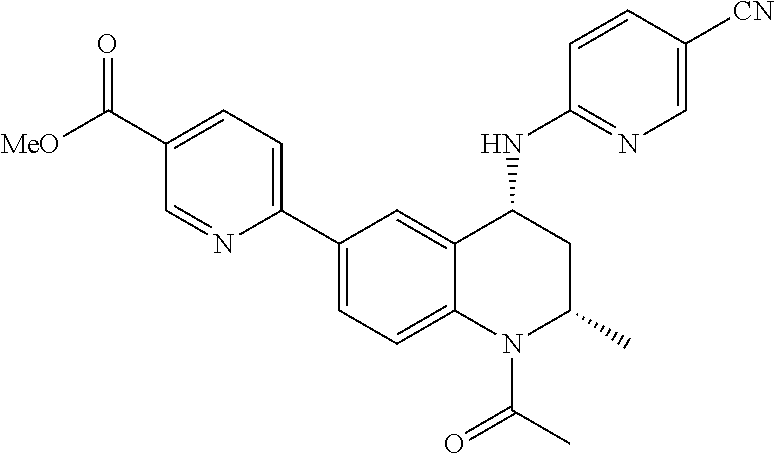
C1(C2=CC=C(C([MeO])=O)C=N2)=CC=C2C(=C1)C(NC1=NC=C([CN])C=C1)CC(C)N2C(C)=O
